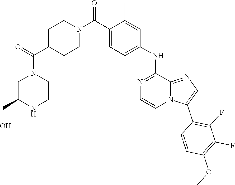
O=C(N1CC(CO)NCC1)C1CCN(C(=O)C2=CC=C(NC3=NC=CN4C3=NC=C4C3=C(F)C(F)=C(OC)C=C3)C=C2C)CC1
